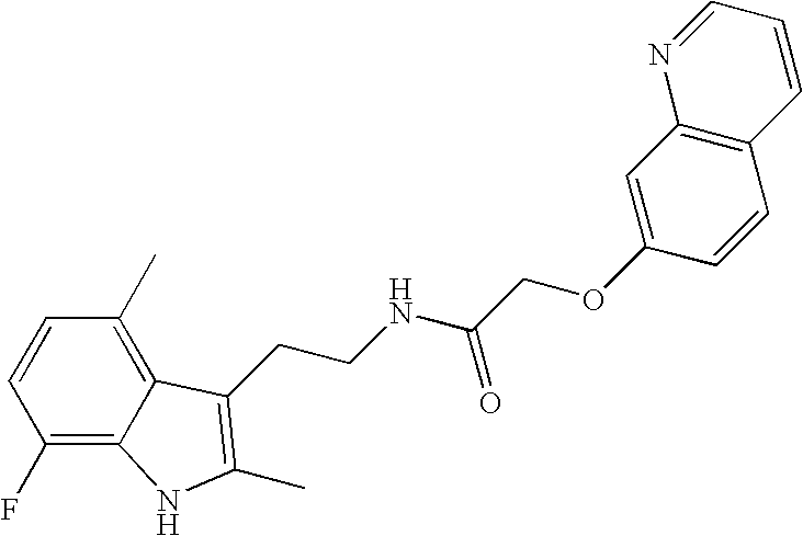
C1(F)=C2C(=C(C)C=C1)C(CCNC(COC1=CC3=C(C=C1)C=CC=N3)=O)=C(C)N2
